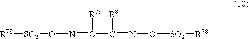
[R78][SO2]ON=C(C(=NO[SO2][R78])[R80])[R79]
